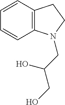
C1=CC2=C(C=C1)N(CC(CO)O)CC2
